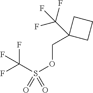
C(OS(C(F)(F)F)(=O)=O)C1(C(F)(F)F)CCC1
